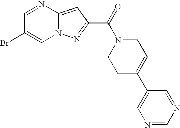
C1=NC2=CC(C(=O)N3CCC(C4=CN=CN=C4)=CC3)=NN2C=C1Br
